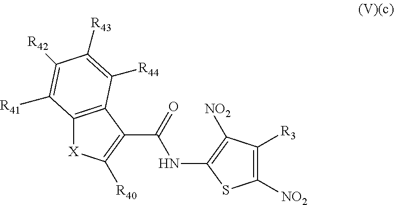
[X]1C2=C(C(C(=O)NC3=C([NO2])C([R3])=C([NO2])S3)=C1[R40])C([R44])=C([R43])C([R42])=C2[R41]
